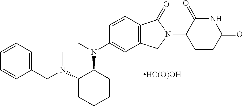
CN(C1=CC2=C(C=C1)C(=O)N(C1CCC(=O)NC1=O)C2)C1C(N(CC2=CC=CC=C2)C)CCCC1.[HC(O)OH]
